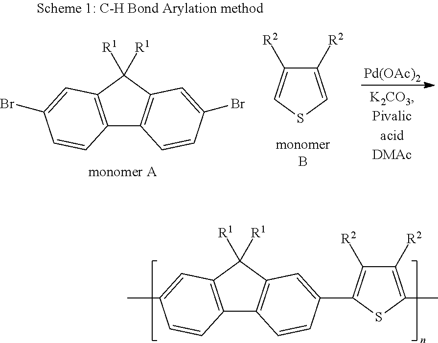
C12=C(C([R1])([R1])C3=C1C=CC(C1=C([R2])C([R2])=C(C)S1)=C3)C=C(C)C=C2.C12=C(C([R1])([R1])C3=C1C=CC(Br)=C3)C=C(Br)C=C2.C1([R2])=CSC=C1[R2].[Pd(OAc)2]
